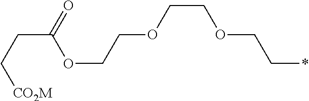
C(C[CO2M])C(=O)OCCOCCOCC*
